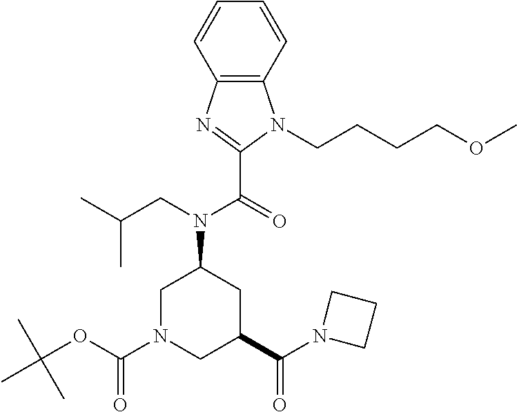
C12=C(C=CC=C1)N(CCCCOC)C(C(N(C1CN(C(OC(C)(C)C)=O)CC(C(N3CCC3)=O)C1)CC(C)C)=O)=N2
